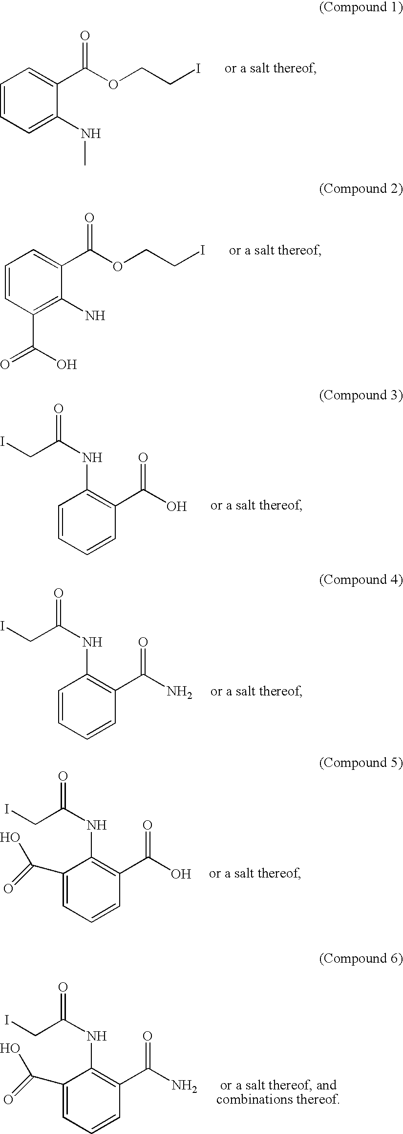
ICC(NC1=C(C(O)=O)C=CC=C1)=O.ICC(NC1=C(C(N)=O)C=CC=C1)=O.ICC(NC1=C(C(O)=O)C=CC=C1C(O)=O)=O.ICC(NC1=C(C(N)=O)C=CC=C1C(O)=O)=O.C1=CC=C(NC)C(C(OCCI)=O)=C1.C1=CC(C(O)=O)=C(N)C(C(OCCI)=O)=C1
